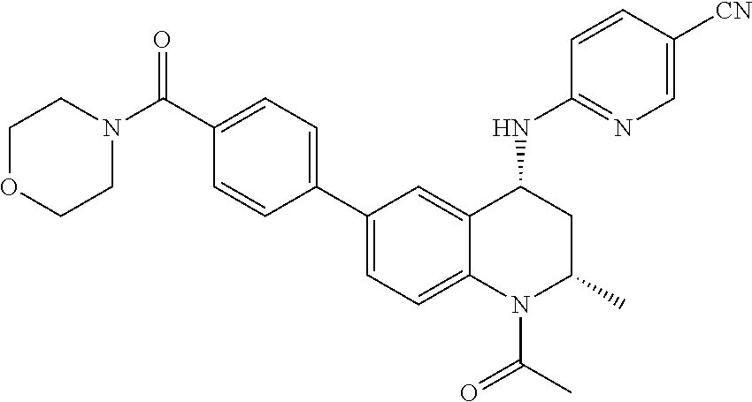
C1(C2=CC=C3C(=C2)C(NC2=NC=C([CN])C=C2)CC(C)N3C(C)=O)=CC=C(C(N2CCOCC2)=O)C=C1
